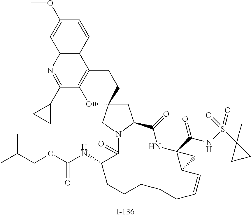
C1(OC)=CC2=C(C=C1)C1=C(C(C3CC3)=N2)OC2(CC1)CC1N(C2)C(=O)C(NC(OCC(C)C)=O)CCCCCC=CC2C(C(=O)NS(=O)(C3(C)CC3)=O)(NC1=O)C2
